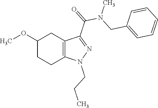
C1(OC)CCC2=C(C1)C(C(N(CC1=CC=CC=C1)C)=O)=NN2CCC
